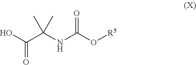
OC(C(NC(O[R5])=O)(C)C)=O
